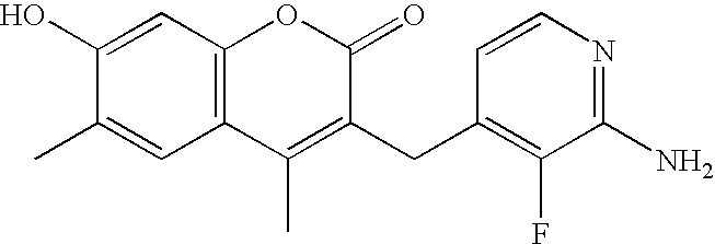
C1(O)=CC2=C(C=C1C)C(C)=C(CC1=C(F)C(N)=NC=C1)C(=O)O2
